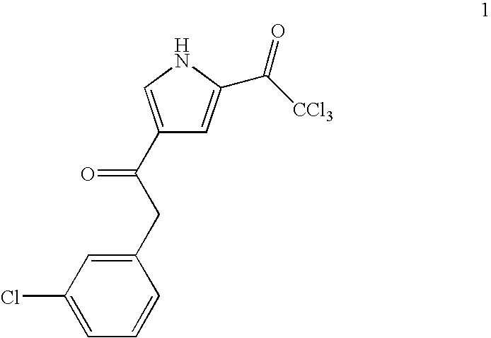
C1(Cl)=CC=CC(CC(=O)C2=CNC(C([CCl3])=O)=C2)=C1
